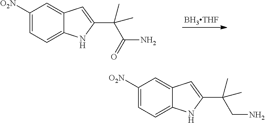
C1([O2N])=CC=C2C(=C1)C=C(C(CN)(C)C)N2.C1([O2N])=CC=C2C(=C1)C=C(C(C(N)=O)(C)C)N2.[BH3THF]
